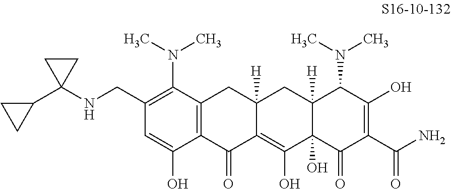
C1(CNC2(C3CC3)CC2)=C(N(C)C)C2=C(C(O)=C1)C(=O)C1=C(O)C3(O)C([H])(CC1([H])C2)C(N(C)C)C(O)=C(C(N)=O)C3=O
